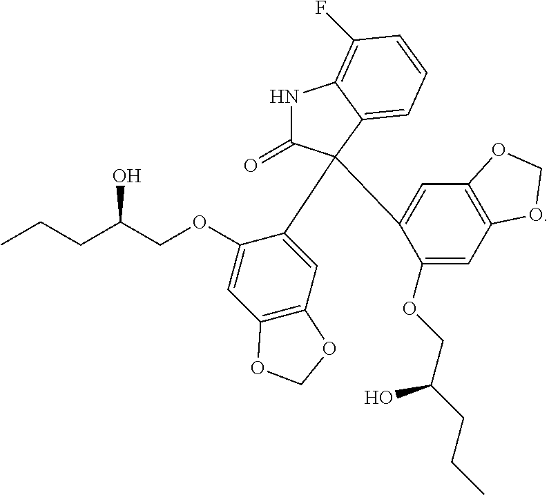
N1C(=O)C(C2=CC3=C(C=C2OCC(CCC)O)OCO3)(C2=CC3=C(C=C2OCC(CCC)O)OCO3)C2=CC=CC(F)=C12
